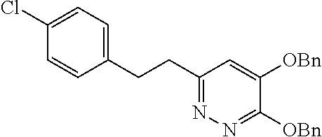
C(CC1=NN=C([OBn])C([OBn])=C1)C1=CC=C(Cl)C=C1
